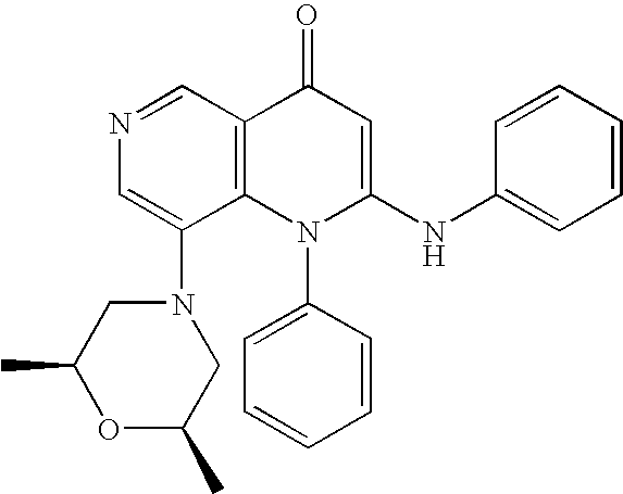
N1=CC2=C(C(N3CC(C)OC(C)C3)=C1)N(C1=CC=CC=C1)C(NC1=CC=CC=C1)=CC2=O
